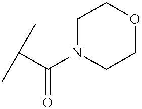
CC(C)C(N1CCOCC1)=O
